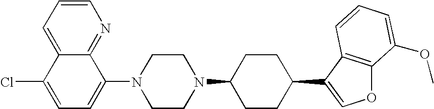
C1=C2C(=NC=C1)C(N1CCN(C3CCC(C4=COC5=C4C=CC=C5OC)CC3)CC1)=CC=C2Cl
